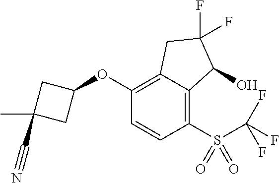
C1(OC2CC(C#N)(C)C2)=C2C(=C(S(=O)(=O)C(F)(F)F)C=C1)C(O)C(F)(F)C2
